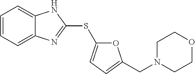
C1=CC=C2C(=C1)NC(SC1=CC=C(CN3CCOCC3)O1)=N2
